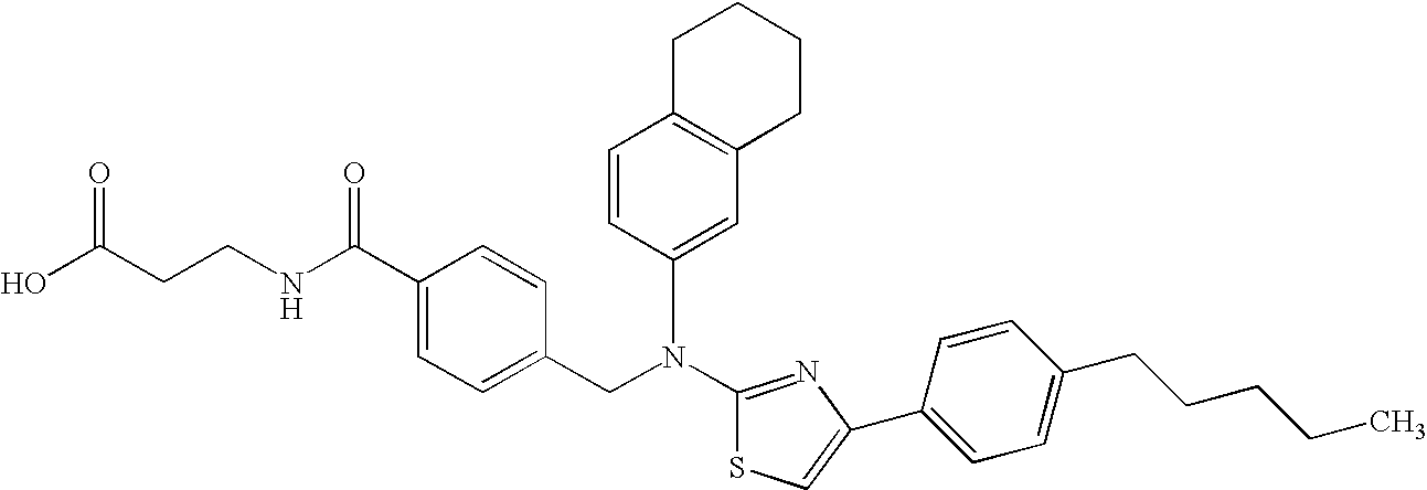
N(C1=NC(C2=CC=C(CCCCC)C=C2)=CS1)(CC1=CC=C(C(NCCC(O)=O)=O)C=C1)C1=CC2=C(C=C1)CCCC2
